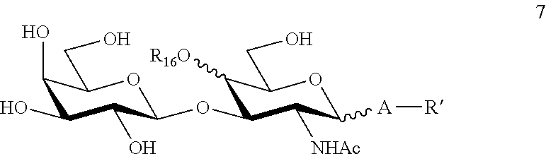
O1C(CO)C(O)C(O)C(O)C1OC1C([NHAc])C([A][R])OC(CO)C1[R16O]
